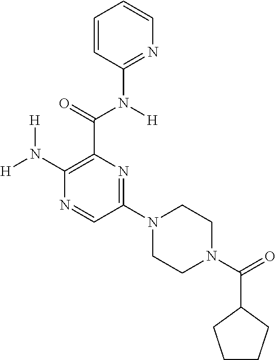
[H]N(C1=C(C(=O)N([H])C2=NC=CC=C2)N=C(N2CCN(C(=O)C3CCCC3)CC2)C=N1)[H]
